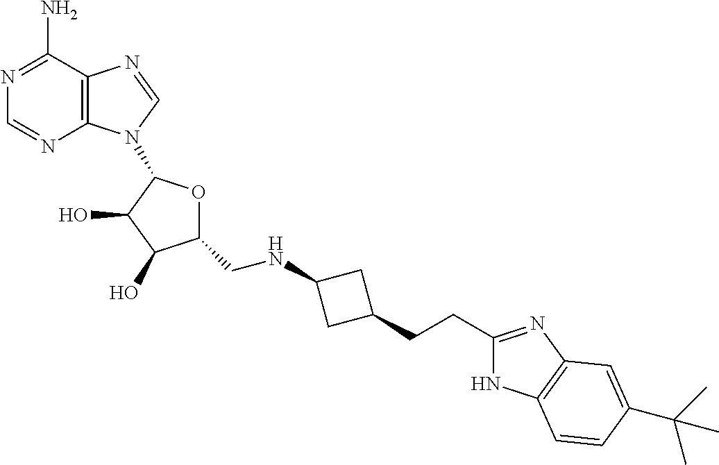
N1=C(N)C2=C(N=C1)N(C1OC(CNC3CC(CCC4=NC5=C(N4)C=CC(C(C)(C)C)=C5)C3)C(O)C1O)C=N2
